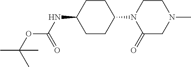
C1CC(N2C(=O)CN(C)CC2)CCC1NC(OC(C)(C)C)=O
